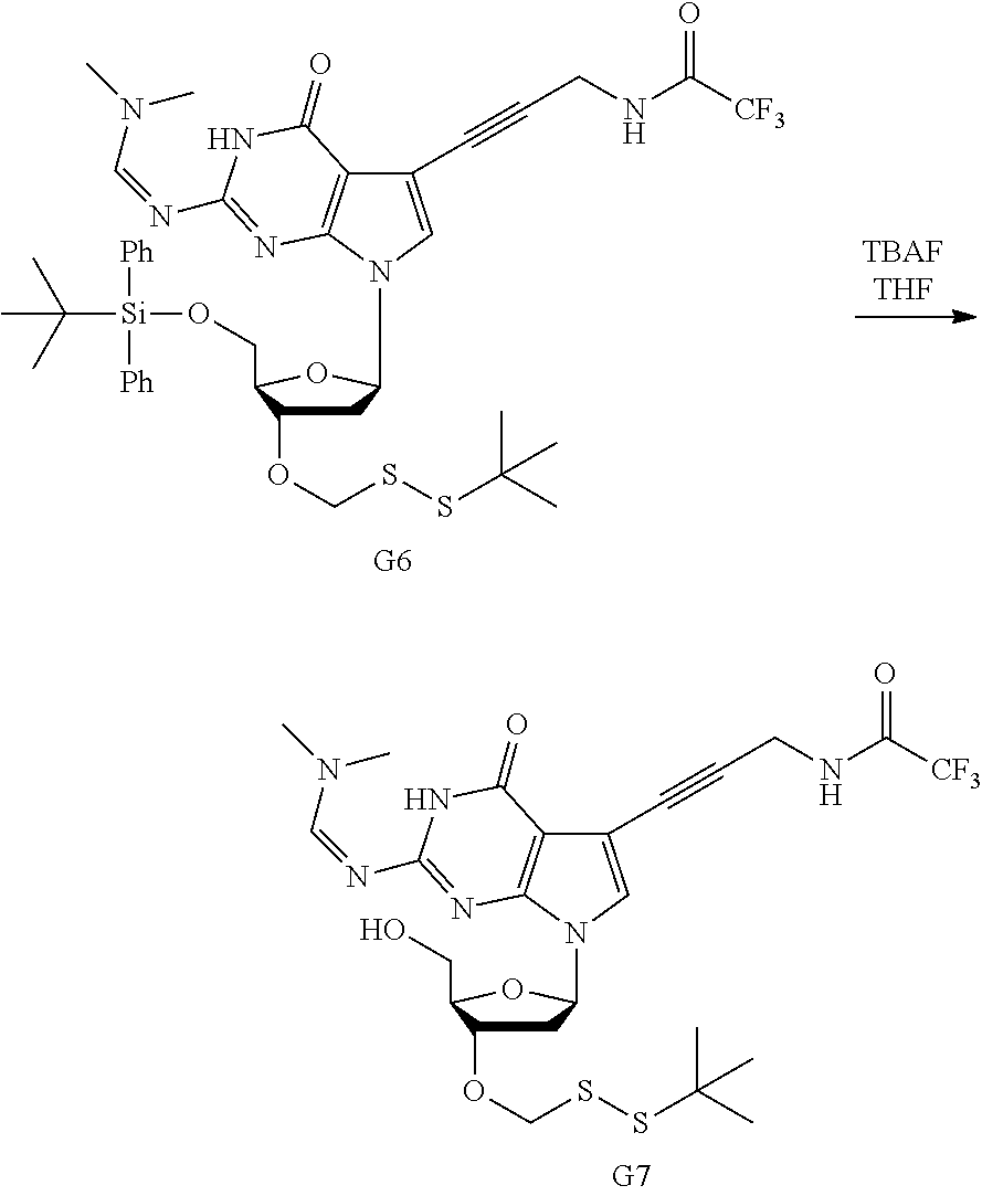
C1C(OCSSC(C)(C)C)C(CO[Si]([Ph])([Ph])C(C)(C)C)OC1N1C=C(C#CCNC(=O)[CF3])C2=C1N=C(N=CN(C)C)NC2=O.C1C(OCSSC(C)(C)C)C(CO)OC1N1C=C(C#CCNC(=O)[CF3])C2=C1N=C(N=CN(C)C)NC2=O
